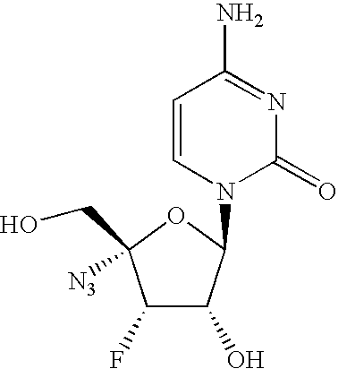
C1(F)C(O)C(N2C(=O)N=C(N)C=C2)OC1([N3])CO
